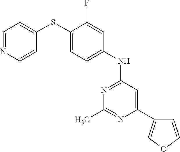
C1(C2=CC(NC3=CC=C(SC4=CC=NC=C4)C(F)=C3)=NC(C)=N2)=COC=C1
